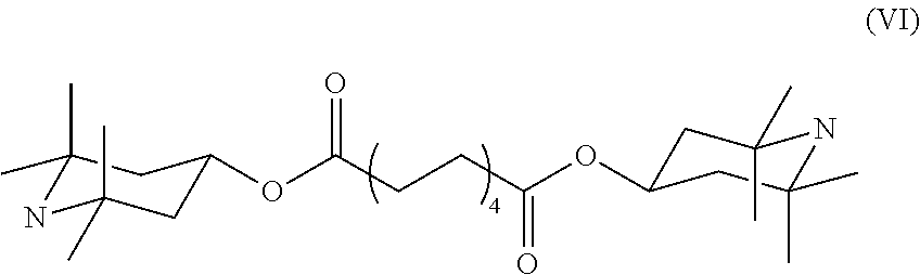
C1(C)(C)NC(C)(C)CC(OC(CCC(OC2CC(C)(C)NC(C)(C)C2)=O)=O)C1
